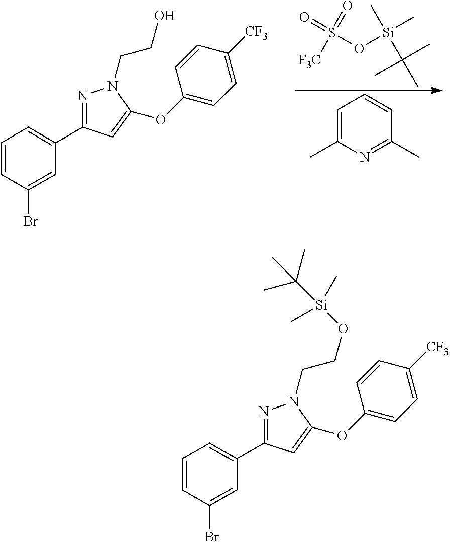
S(O[Si](C)(C)C(C)(C)C)(=O)(=O)[F3C].C1=CC(Br)=CC(C2=NN(CCO)C(OC3=CC=C([CF3])C=C3)=C2)=C1.C1=C(C)N=C(C)C=C1.C1=CC(Br)=CC(C2=NN(CCO[Si](C(C)(C)C)(C)C)C(OC3=CC=C([CF3])C=C3)=C2)=C1
